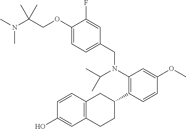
C1(OCC(N(C)C)(C)C)=CC=C(CN(C2=C(C3CC4=C(CC3)C=C(O)C=C4)C=CC(OC)=C2)C(C)C)C=C1F
